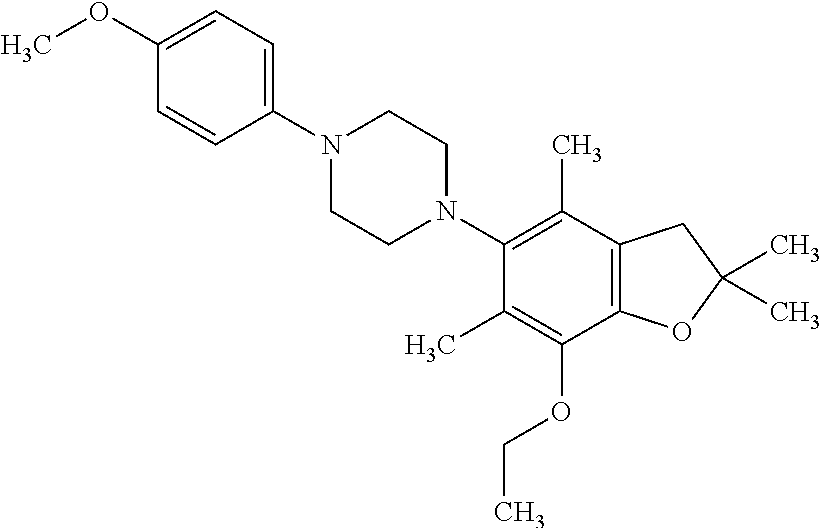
C1(OC)=CC=C(N2CCN(C3=C(C)C4=C(C(OCC)=C3C)OC(C)(C)C4)CC2)C=C1
